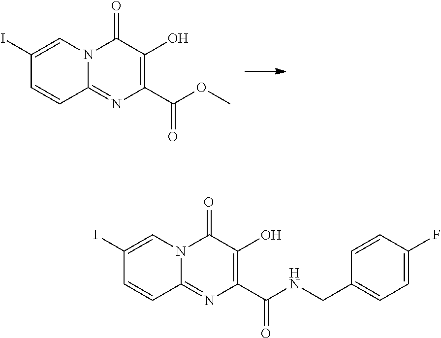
C1=C(I)C=CC2=NC(C(OC)=O)=C(O)C(=O)N12.C1=C(I)C=CC2=NC(C(NCC3=CC=C(F)C=C3)=O)=C(O)C(=O)N12
